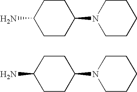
C1CN(C2CCC(N)CC2)CCC1.C1CN(C2CCC(N)CC2)CCC1
